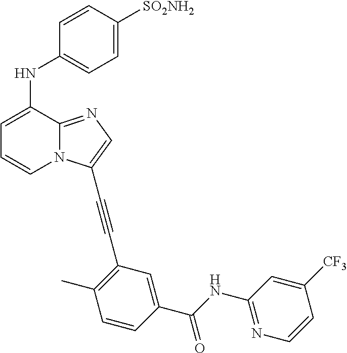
C1=CC([SO2NH2])=CC=C1NC1=CC=CN2C1=NC=C2C#CC1=C(C)C=CC(C(NC2=NC=CC([CF3])=C2)=O)=C1
